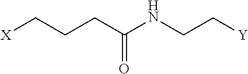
[X]CCCC(NCC[Y])=O
